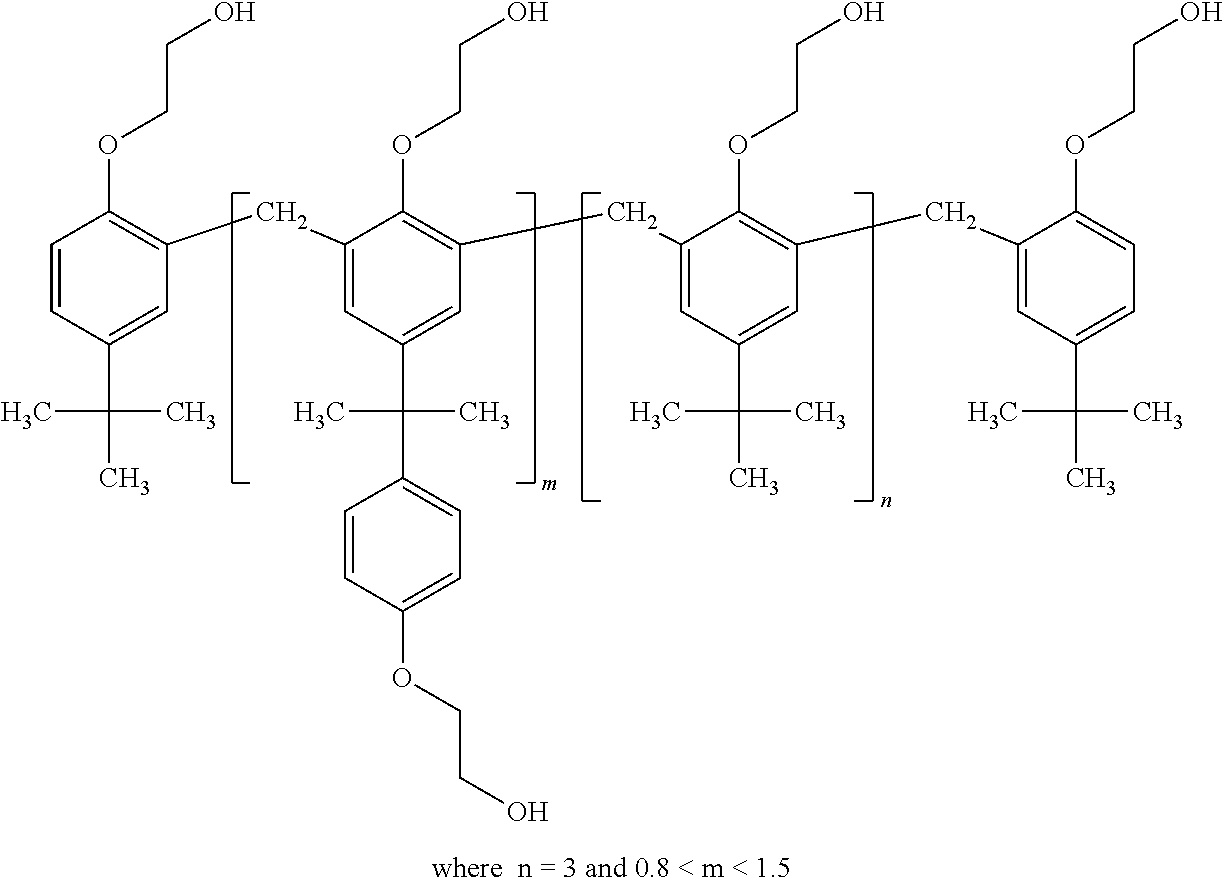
C1=CC(C(C)(C)C)=CC(CC2=CC(C(C)(C)C3=CC=C(OCCO)C=C3)=CC(CC3=CC(C(C)(C)C)=CC(CC4=CC(C(C)(C)C)=CC=C4OCCO)=C3OCCO)=C2OCCO)=C1OCCO
